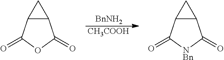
[CH3COOH].[BnNH2].C12C(C(=O)OC1=O)C2.C12C(C(=O)[NBn]C1=O)C2
